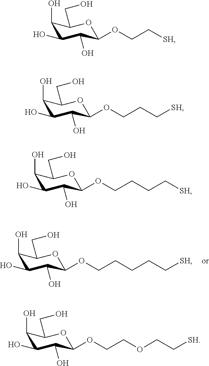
C1(O)C(O)C(O)C(OCCCCC[SH])OC1CO.C1(O)C(O)C(O)C(OCC[SH])OC1CO.C1(O)C(O)C(O)C(OCCC[SH])OC1CO.C1(O)C(O)C(O)C(OCCCC[SH])OC1CO.C1(O)C(O)C(O)C(OCCOCC[SH])OC1CO
